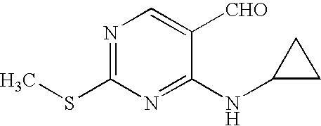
N1=C(SC)N=C(NC2CC2)C([CHO])=C1
